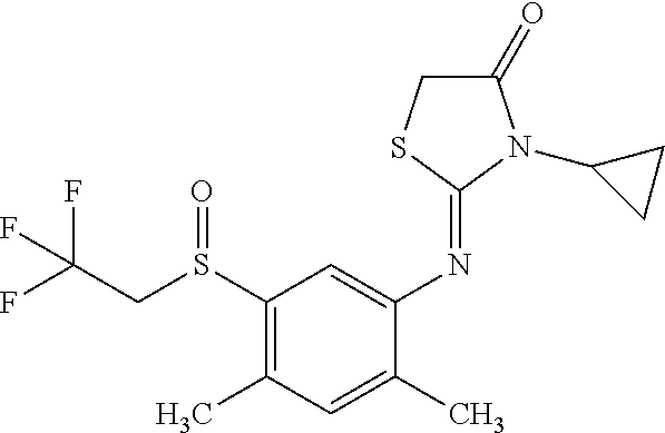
FC(CS(C1=C(C)C=C(C)C(N=C2SCC(=O)N2C2CC2)=C1)=O)(F)F
